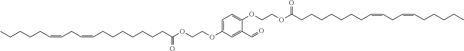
C1(OCCOC(CCCCCCCC=CCC=CCCCCC)=O)=CC=C(OCCOC(CCCCCCCC=CCC=CCCCCC)=O)C=C1C=O
